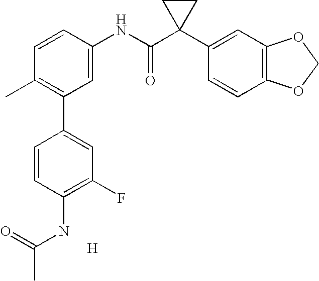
C1=CC(NC(C2(C3=CC4=C(C=C3)OCO4)CC2)=O)=CC(C2=CC(F)=C(NC(C)=O)C=C2)=C1C.[H]
